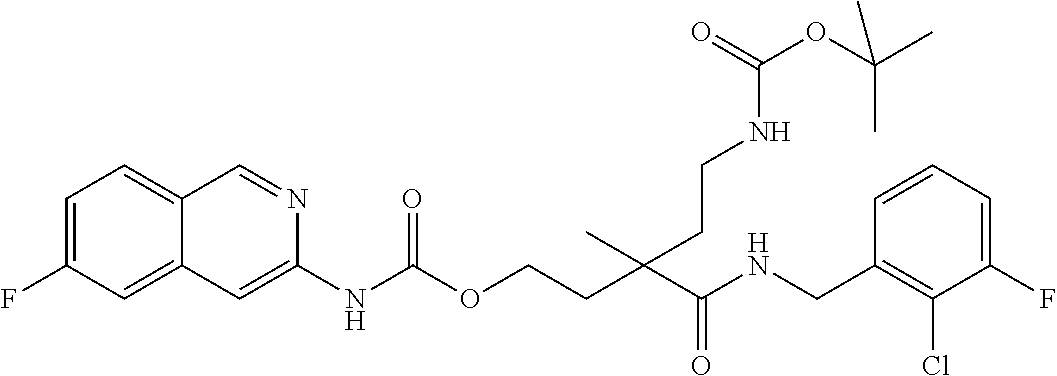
C1=CC(CNC(C(CCOC(NC2=CC3=CC(F)=CC=C3C=N2)=O)(C)CCNC(OC(C)(C)C)=O)=O)=C(Cl)C(F)=C1
